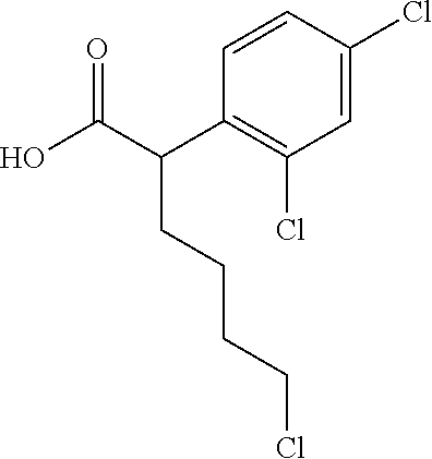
C1=CC(Cl)=CC(Cl)=C1C(C(O)=O)CCCCCl
